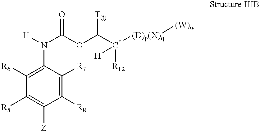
C1(N(C(OC([C*]([R12])([(D)p(X)q][(W)w])[H])[T(t)])=O)[H])=C([R6])C([R5])=C([Z])C([R8])=C1[R7]
